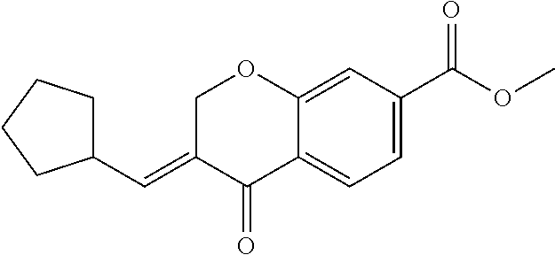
C1C(=CC2CCCC2)C(=O)C2=CC=C(C(OC)=O)C=C2O1
